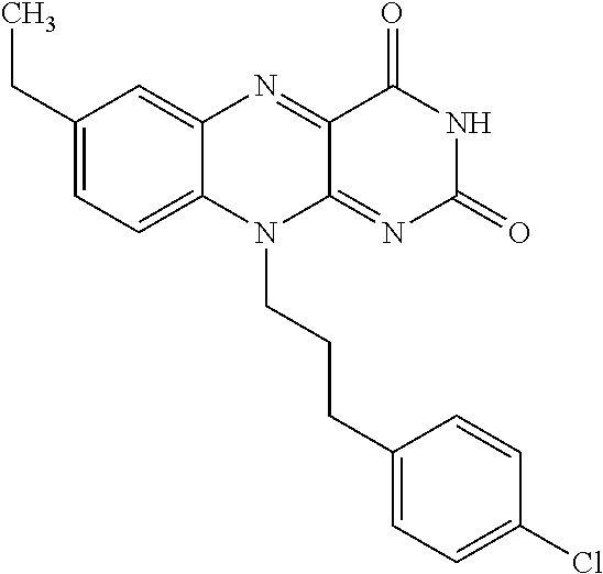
C1(CC)=CC=C2C(=C1)N=C1C(=NC(=O)NC1=O)N2CCCC1=CC=C(Cl)C=C1
